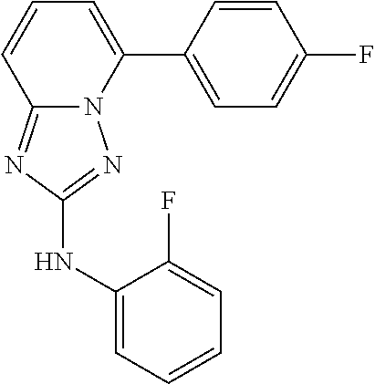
C1=CC(C2=CC=CC3=NC(NC4=CC=CC=C4F)=NN23)=CC=C1F
